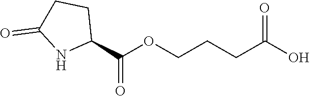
OC(CCCOC(C1CCC(=O)N1)=O)=O
